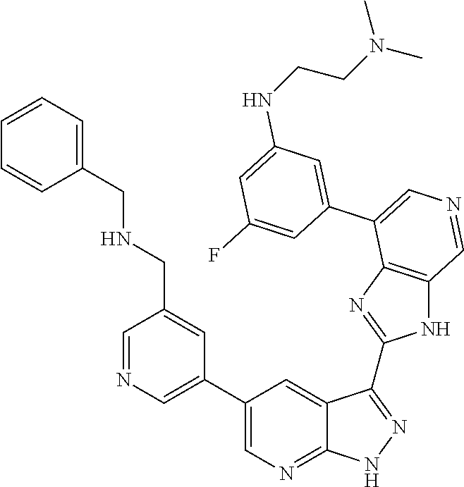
C1=C(C2=CN=CC3=C2N=C(C2=NNC4=NC=C(C5=CN=CC(CNCC6=CC=CC=C6)=C5)C=C42)N3)C=C(F)C=C1NCCN(C)C
